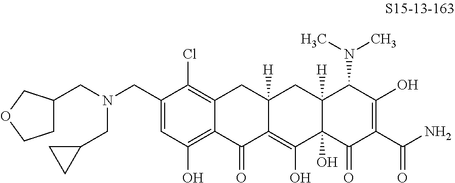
C1(CN(CC2CCOC2)CC2CC2)=CC(O)=C2C(=C1Cl)CC1([H])C(=C(O)C3(O)C([H])(C1)C(N(C)C)C(O)=C(C(N)=O)C3=O)C2=O
